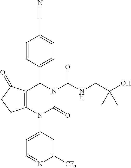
C12=C(N(C3=CC=NC([CF3])=C3)C(=O)N(C(NCC(O)(C)C)=O)C1C1=CC=C(C#N)C=C1)CCC2=O
